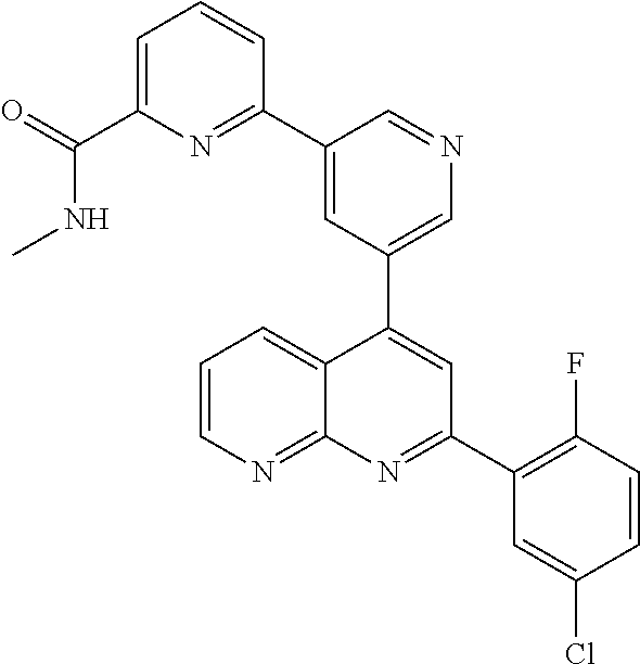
C1=C(C2=NC(C(=O)NC)=CC=C2)C=NC=C1C1=CC(C2=C(F)C=CC(Cl)=C2)=NC2=NC=CC=C12
